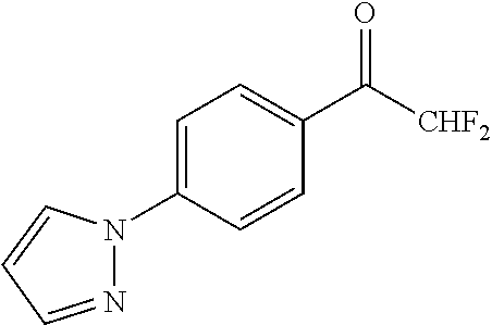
N1(C2=CC=C(C([CHF2])=O)C=C2)C=CC=N1
